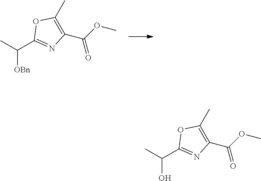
[OBn]C(C1=NC(C(OC)=O)=C(C)O1)C.OC(C1=NC(C(OC)=O)=C(C)O1)C
